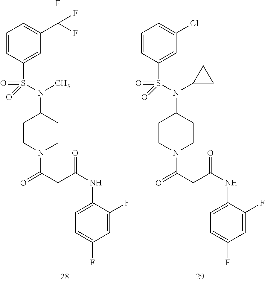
C1=CC(S(=O)(N(C)C2CCN(C(=O)CC(=O)NC3=CC=C(F)C=C3F)CC2)=O)=CC(C(F)(F)F)=C1.C1=CC(S(=O)(N(C2CC2)C2CCN(C(=O)CC(=O)NC3=CC=C(F)C=C3F)CC2)=O)=CC(Cl)=C1
